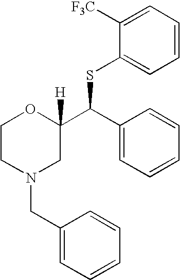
C1CN(CC2=CC=CC=C2)CC(C(C2=CC=CC=C2)SC2=CC=CC=C2[F3C])([H])O1
